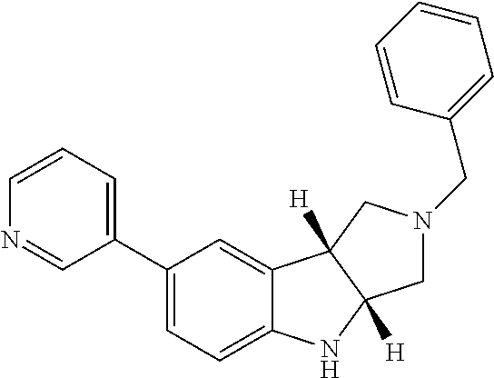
C1(C2=CC=CN=C2)=CC=C2C(=C1)C1([H])C([H])(N2)CN(CC2=CC=CC=C2)C1
